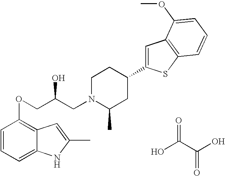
C1=CC=C2C(=C1OCC(CN1C(C)CC(C3=CC4=C(S3)C=CC=C4OC)CC1)O)C=C(C)N2.OC(C(O)=O)=O
